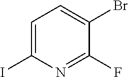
C1=C(I)N=C(F)C(Br)=C1
